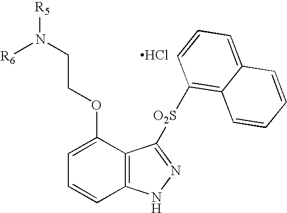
C1(OCCN([R5])[R6])=CC=CC2=C1C([O2S]C1=C3C(=CC=C1)C=CC=C3)=NN2.Cl
